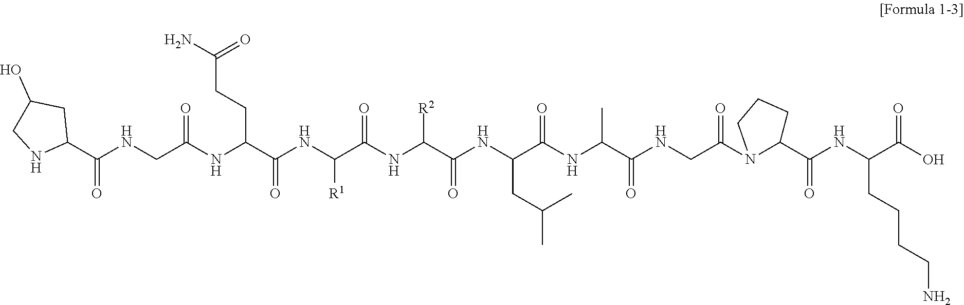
C1(C(NCC(NC(C(NC(C(NC(C(NC(C(NC(C(NCC(=O)N2C(C(NC(C(O)=O)CCCCN)=O)CCC2)=O)C)=O)CC(C)C)=O)[R2])=O)[R1])=O)CCC(N)=O)=O)=O)CC(O)CN1
